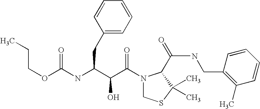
N(C(C(C(N1CSC(C)(C)C1C(NCC1=C(C)C=CC=C1)=O)=O)O)CC1=CC=CC=C1)C(=O)OCCC
